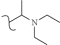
CC(N(CC)CC)C
